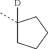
C1(C)([D])CCCC1
